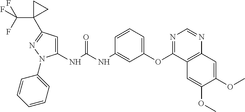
N(C(NC1=CC(OC2=NC=NC3=C2C=C(OC)C(OC)=C3)=CC=C1)=O)C1=CC(C2(C(F)(F)F)CC2)=NN1C1=CC=CC=C1
